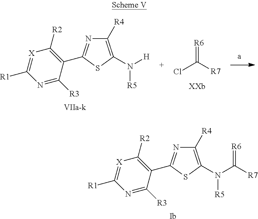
[VIIa-k].[X]1=C([R1])N=C([R3])C(C2=NC([R4])=C(N([H])[R5])S2)=C1[R2].ClC([R7])=[R6].[Ib].[X]1=C([R1])N=C([R3])C(C2=NC([R4])=C(N(C([R7])=[R6])[R5])S2)=C1[R2]
